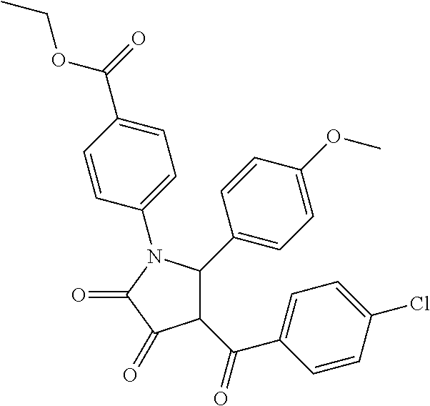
C1=C(C(=O)OCC)C=CC(N2C(=O)C(=O)C(C(C3=CC=C(Cl)C=C3)=O)C2C2=CC=C(OC)C=C2)=C1
